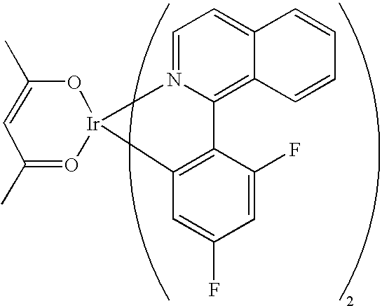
C1=N2C(=C3C(=C1)C=CC=C3)C1=C(C=C(F)C=C1F)[Ir]21OC(C)=CC(C)=O1
